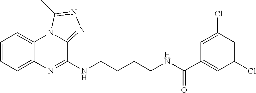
C1=CC=C2C(=C1)N1C(=NN=C1C)C(NCCCCNC(C1=CC(Cl)=CC(Cl)=C1)=O)=N2
